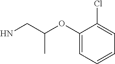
C1(OC(CN)C)=CC=CC=C1Cl
